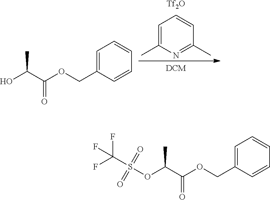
C1=C(COC(C(O)C)=O)C=CC=C1.C1=C(C)N=C(C)C=C1.[Tf2O].C1=C(COC(C(OS(C(F)(F)F)(=O)=O)C)=O)C=CC=C1
